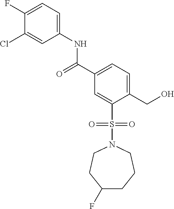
C1(F)=CC=C(NC(=O)C2=CC=C(CO)C(S(=O)(=O)N3CCC(F)CCC3)=C2)C=C1Cl
